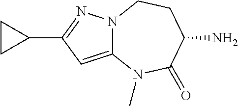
C12=CC(C3CC3)=NN1CCC(N)C(=O)N2C
